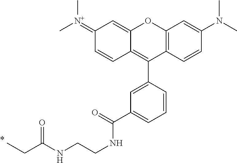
C1(=[N+](C)C)C=CC2=C(C3=CC(C(=O)NCCNC(=O)CC)=CC=C3)C3=C(OC2=C1)C=C(N(C)C)C=C3
